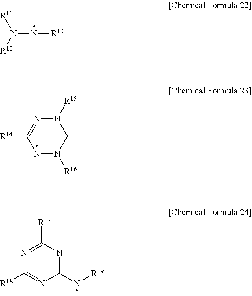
[R11]N([R12])N[R13].N1([R15])N=C([R14])NN([R16])C1.C1([R17])=NC([R18])=NC(N[R19])=N1
